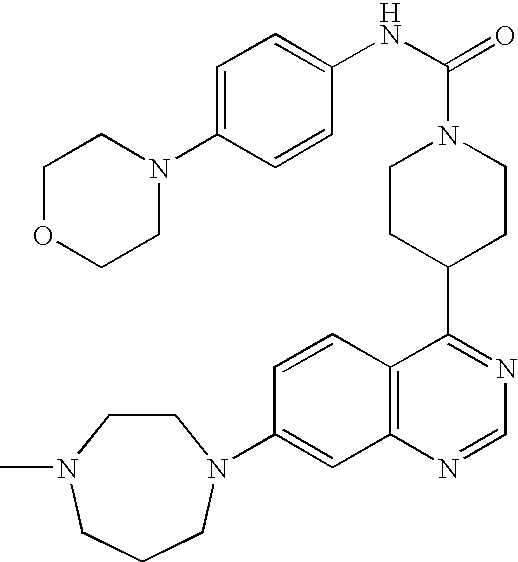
C1(N2CCN(C)CCC2)=CC2=C(C=C1)C(C1CCN(C(NC3=CC=C(N4CCOCC4)C=C3)=O)CC1)=NC=N2
